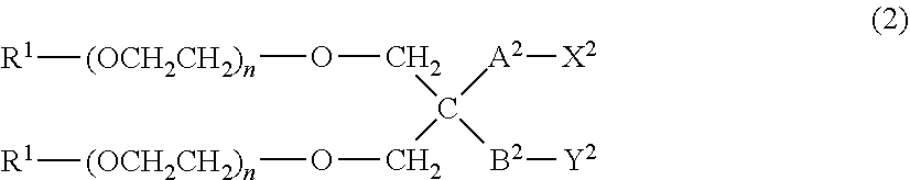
C(C([A2][X2])(CO[(OCH2CH2)n][R1])[B2][Y2])O[(OCH2CH2)n][R1]
